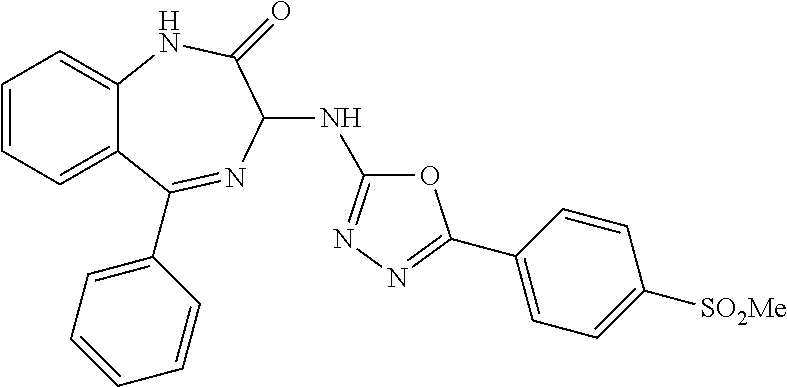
C1=CC=C2C(=C1)NC(=O)C(NC1=NN=C(C3=CC=C([SO2Me])C=C3)O1)N=C2C1=CC=CC=C1
